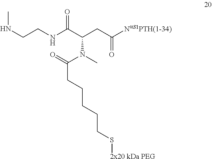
C(CNC(C(CC([NaS1PTH(1-34)])=O)N(C)C(=O)CCCCCS[2x20 kDa PEG])=O)NC
